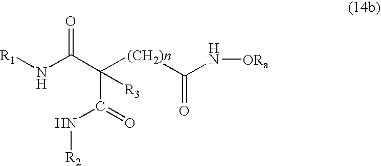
[R1]NC(C([(CH2)n]C(N[ORa])=O)(C(=O)N[R2])[R3])=O
